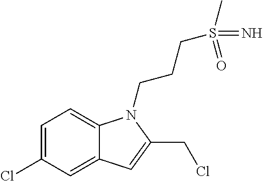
C1=C(Cl)C=C2C(=C1)N(CCCS(C)(=N)=O)C(CCl)=C2
